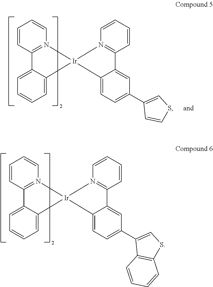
C1=CC2=N(C=C1)[Ir]1(C3=CC=CC=C23)N2=C(C=CC=C2)C2=CC(C3=CSC4=C3C=CC=C4)=CC=C21.C1=CC2=N(C=C1)[Ir]1(C3=CC=CC=C23)N2=C(C=CC=C2)C2=CC(C3=CSC=C3)=CC=C21
